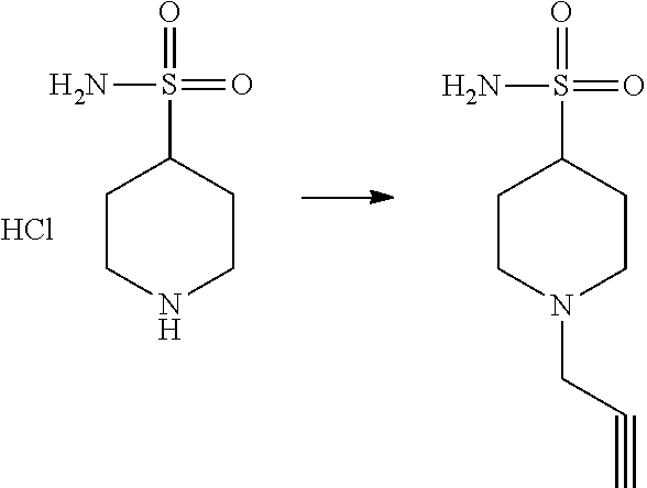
C1CNCCC1S(=O)(=O)N.Cl.C1CN(CC#C)CCC1S(=O)(=O)N
